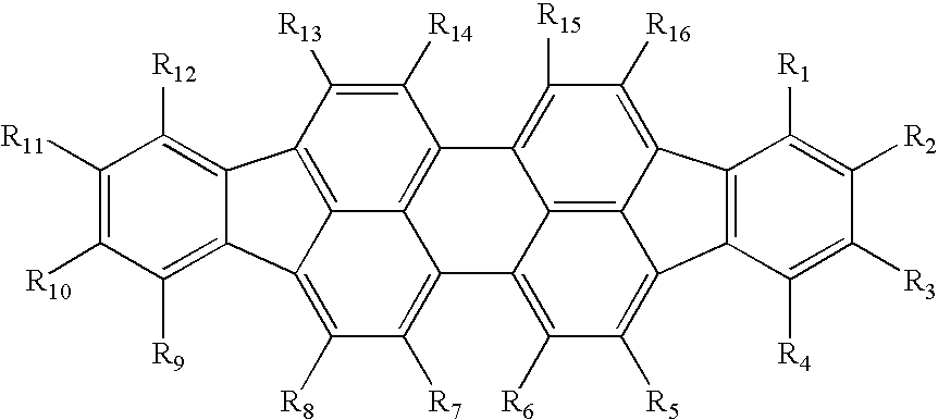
C12=C([R9])C([R10])=C([R11])C([R12])=C1C1=C3C4=C(C([R14])=C1[R13])C1=C([R15])C([R16])=C5C6=C1C(=C([R6])C([R5])=C6C1=C5C([R1])=C([R2])C([R3])=C1[R4])C4=C([R7])C([R8])=C23
